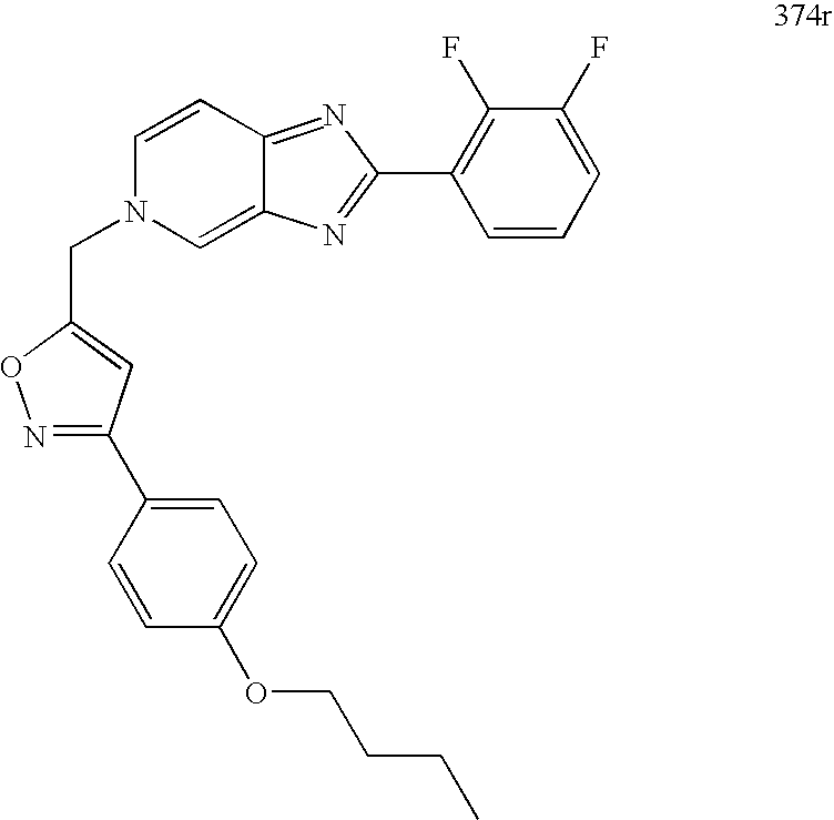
C1=CC2=NC(C3=C(F)C(F)=CC=C3)=NC2=CN1CC1=CC(C2=CC=C(OCCCC)C=C2)=NO1
